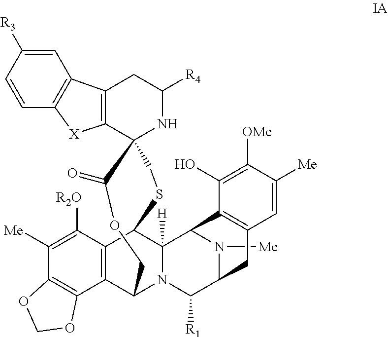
C12=C([X]C3=C1C=C([R3])C=C3)C1(NC([R4])C2)C(=O)OCC2C3=C(C([R2O])=C([Me])C4=C3OCO4)C(C3([H])N2C([R1])C2CC4=C(C3N2[Me])C(O)=C([OMe])C([Me])=C4)SC1
